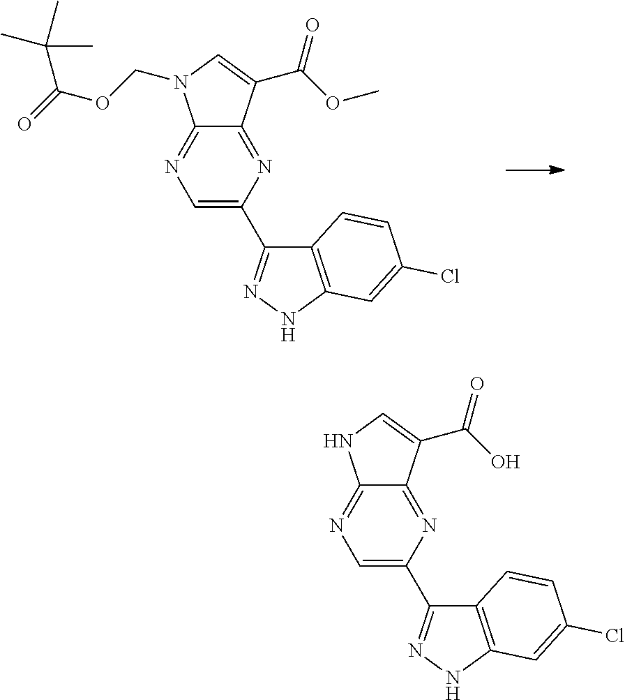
C1=C(C2=NNC3=C2C=CC(Cl)=C3)N=C2C(=N1)N(COC(=O)C(C)(C)C)C=C2C(OC)=O.C1=C(C2=NNC3=C2C=CC(Cl)=C3)N=C2C(=N1)NC=C2C(O)=O
